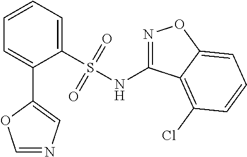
C1=CC=C(S(NC2=NOC3=CC=CC(Cl)=C23)(=O)=O)C(C2=CN=CO2)=C1
